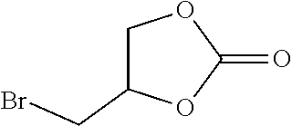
C1C(CBr)OC(=O)O1
